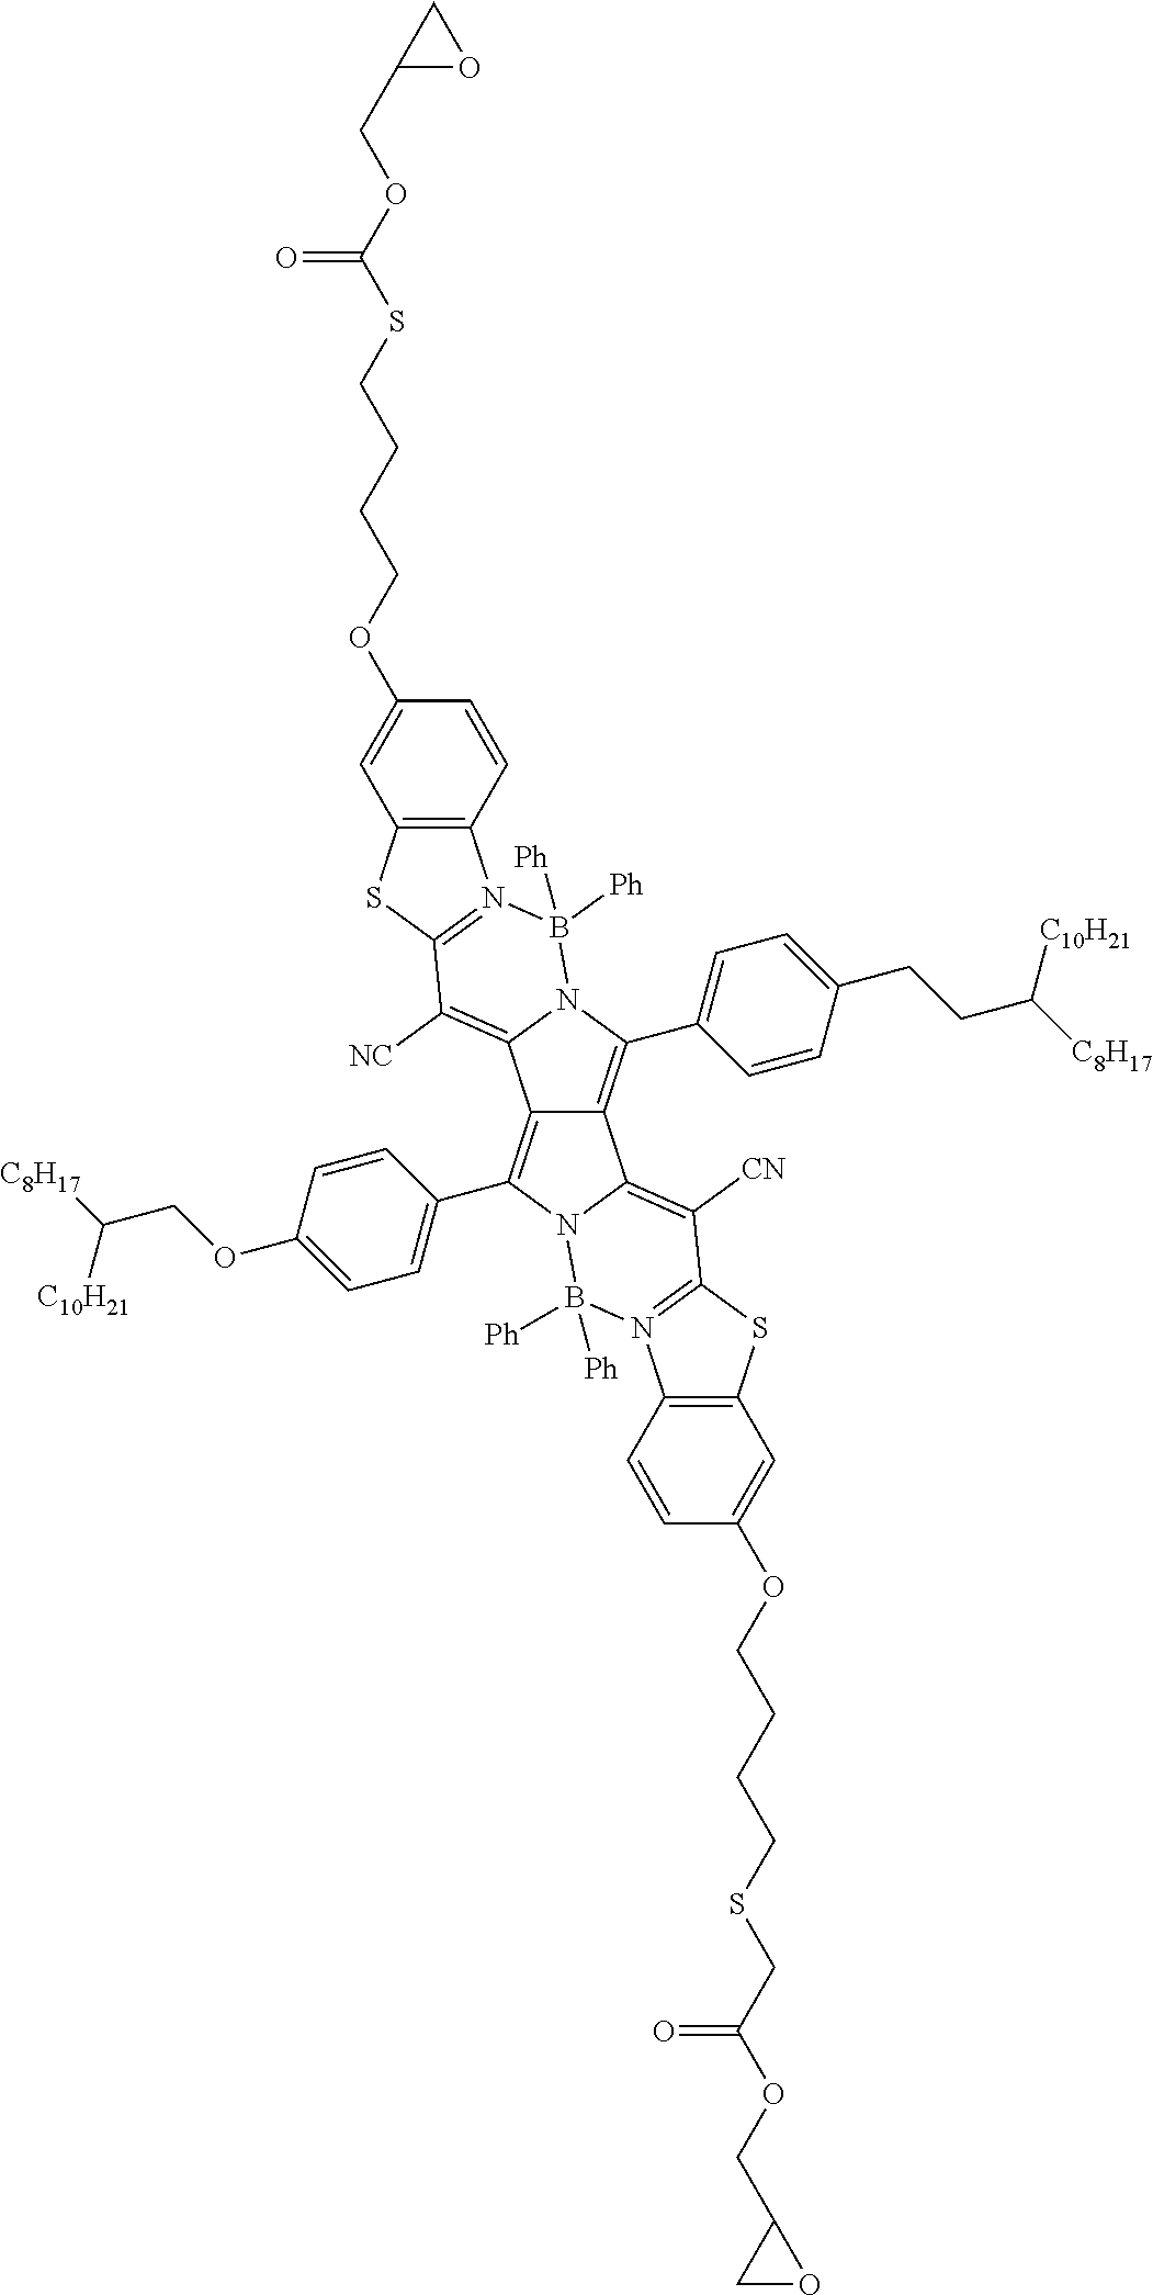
C12=C(C3=CC=C(OCC([C8H17])[C10H21])C=C3)N3C(=C([CN])C4=N(B3([Ph])[Ph])C3=C(S4)C=C(OCCCCSCC(OCC4CO4)=O)C=C3)C1=C(C1=CC=C(CCC([C8H17])[C10H21])C=C1)N1C2=C([NC])C2=N(B1([Ph])[Ph])C1=C(S2)C=C(OCCCCSC(OCC2OC2)=O)C=C1
